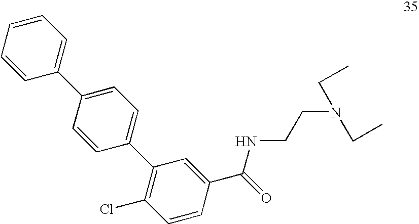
C1=CC=CC(C2=CC=C(C3=C(Cl)C=CC(C(=O)NCCN(CC)CC)=C3)C=C2)=C1
